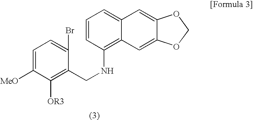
C1=C([MeO])C([OR3])=C(CNC2=C3C(=CC=C2)C=C2C(=C3)OCO2)C(Br)=C1
